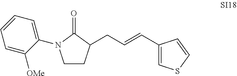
C1=CC=C(N2CCC(CC=CC3=CSC=C3)C2=O)C([OMe])=C1
